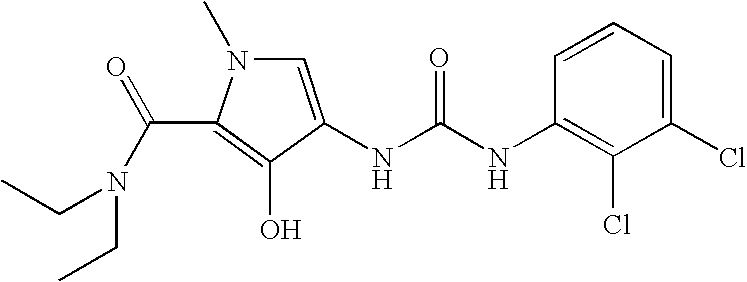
C1=C(NC(=O)NC2=C(Cl)C(Cl)=CC=C2)C(O)=C(C(=O)N(CC)CC)N1C
